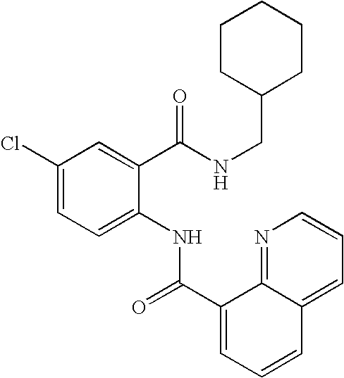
C1(Cl)=CC=C(NC(C2=CC=CC3=CC=CN=C23)=O)C(C(NCC2CCCCC2)=O)=C1
